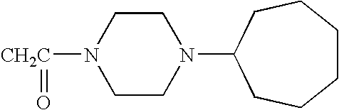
[CH2C](=O)N1CCN(C2CCCCCC2)CC1
